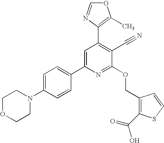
C1OCCN(C2=CC=C(C3=CC(C4=C(C)OC=N4)=C(C#N)C(OCC4=C(C(=O)O)SC=C4)=N3)C=C2)C1
